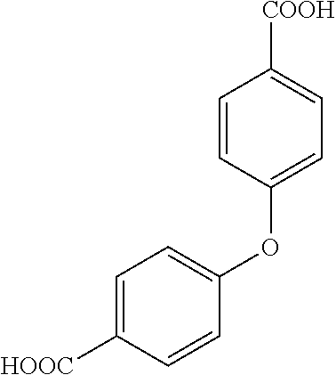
C1=C([HOOC])C=CC(OC2=CC=C([COOH])C=C2)=C1
